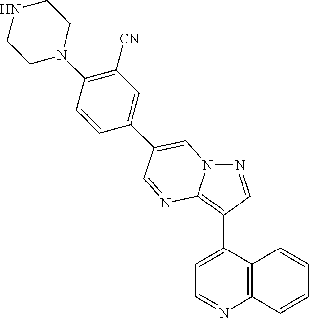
C1=C(C2=C3N(N=C2)C=C(C2=CC([CN])=C(N4CCNCC4)C=C2)C=N3)C2=C(N=C1)C=CC=C2
